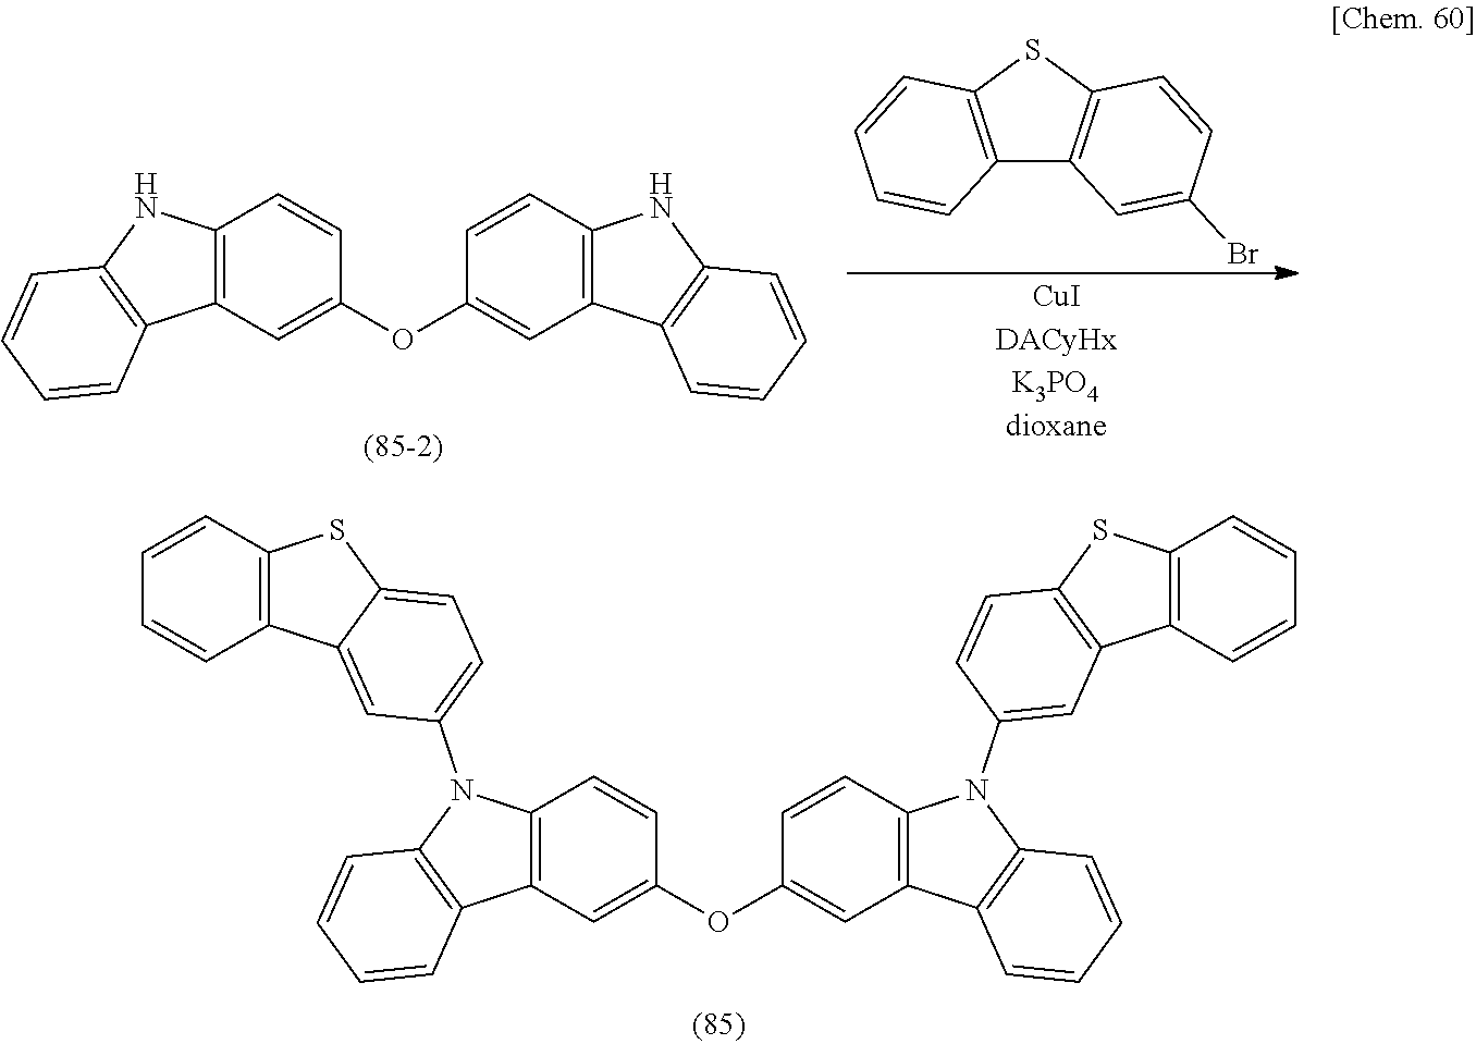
C12=C(C=C(OC3=CC4=C(C=C3)N(C3=CC5=C(SC6=C5C=CC=C6)C=C3)C3=C4C=CC=C3)C=C1)C1=C(N2C2=CC=C3C(=C2)C2=C(S3)C=CC=C2)C=CC=C1.C12=C(C=C(OC3=CC4=C(C=C3)NC3=C4C=CC=C3)C=C1)C1=C(N2)C=CC=C1.C12=C(SC3=C1C=C(Br)C=C3)C=CC=C2
